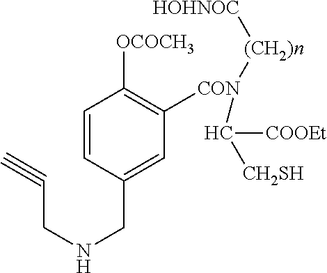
C1=CC(CNCC#C)=CC([CON]([(CH2)n][HOHNOC])C([COOEt])[CH2SH])=C1[OCOCH3]
